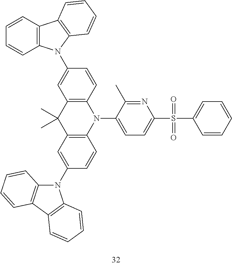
C12=C(C=CC(N3C4=C(C5=C3C=CC=C5)C=CC=C4)=C1)N(C1=CC=C(S(=O)(C3=CC=CC=C3)=O)N=C1C)C1=C(C2(C)C)C=C(N2C3=C(C4=C2C=CC=C4)C=CC=C3)C=C1
